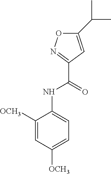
C1=C([OCH3])C(NC(C2=NOC(C(C)C)=C2)=O)=CC=C1[OCH3]
